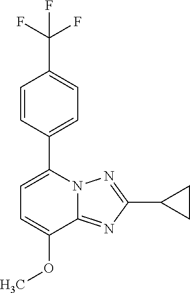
C1=C(OC)C2=NC(C3CC3)=NN2C(C2=CC=C(C(F)(F)F)C=C2)=C1
